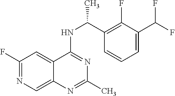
C(C1=C(F)C(C(F)F)=CC=C1)(NC1=NC(C)=NC2=CN=C(F)C=C21)C
